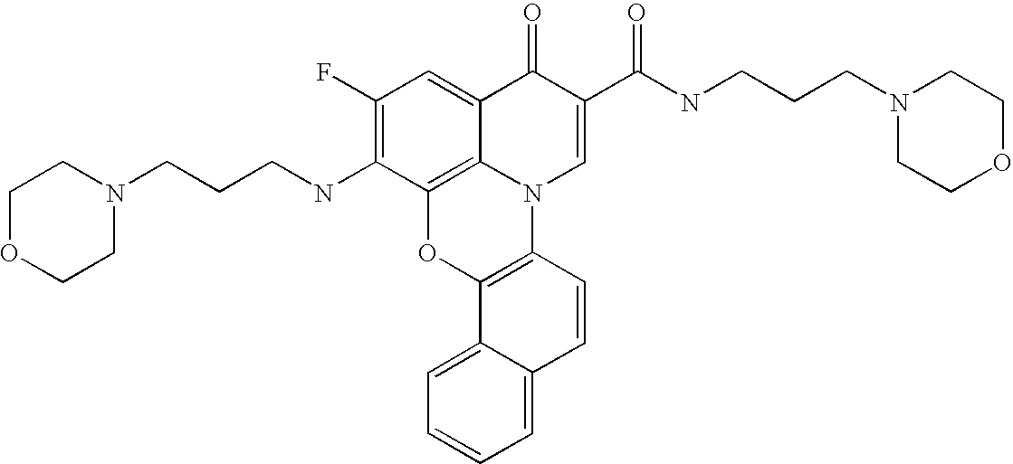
C1(F)=C(NCCCN2CCOCC2)C2=C3C(=C1)C(=O)C(C(NCCCN1CCOCC1)=O)=CN3C1=C(O2)C2=CC=CC=C2C=C1
